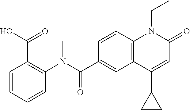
C1(N(C(C2=CC3=C(C=C2)N(CC)C(=O)C=C3C2CC2)=O)C)=C(C(=O)O)C=CC=C1
